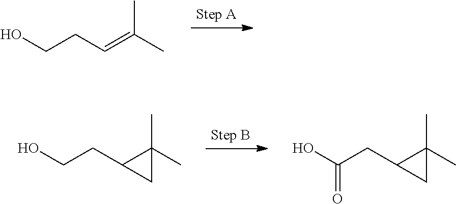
OCCC=C(C)C.OCCC1C(C)(C)C1.OC(CC1C(C)(C)C1)=O
